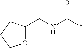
O1C(CNC(*)=O)CCC1
